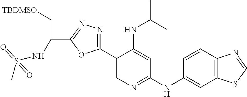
C1(C2=NN=C(C(NS(C)(=O)=O)C[TBDMSO])O2)=CN=C(NC2=CC3=C(C=C2)N=CS3)C=C1NC(C)C
